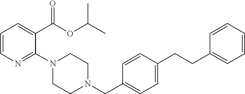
C1=CN=C(N2CCN(CC3=CC=C(CCC4=CC=CC=C4)C=C3)CC2)C(C(OC(C)C)=O)=C1
